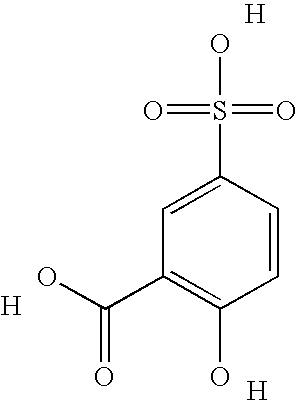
C1=CC(S(O)(=O)=O)=CC(C(=O)O)=C1O.[H].[H].[H]
